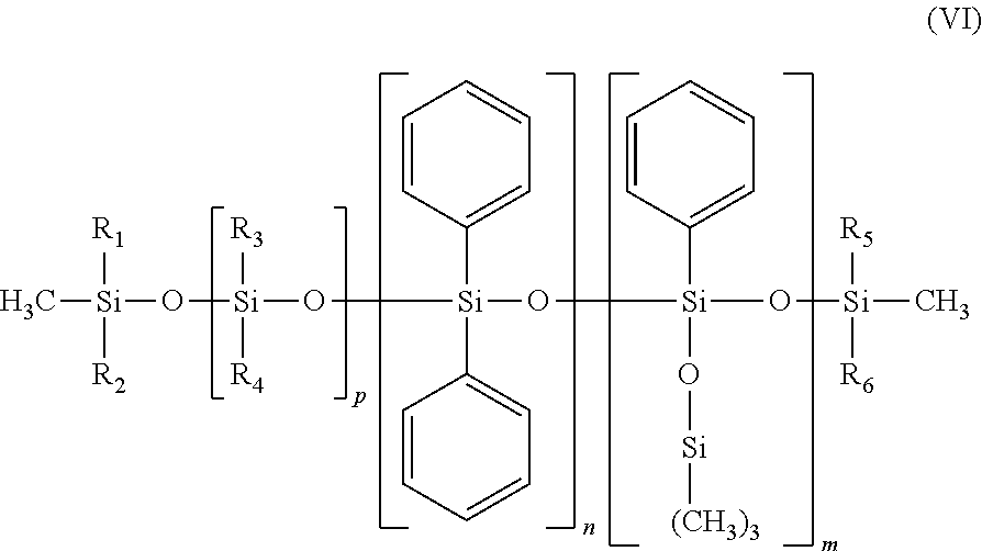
C[Si]([R1])([R2])O[Si]([R3])([R4])O[Si](C1=CC=CC=C1)(C1=CC=CC=C1)O[Si](C1=CC=CC=C1)(O[Si][(CH3)3])O[Si](C)([R5])[R6]
